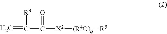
C=C(C(=O)[X2][(R4O)q][R5])[R3]
